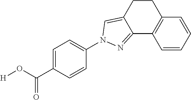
C1(N2C=C3CCC4=C(C=CC=C4)C3=N2)=CC=C(C(O[H])=O)C=C1
